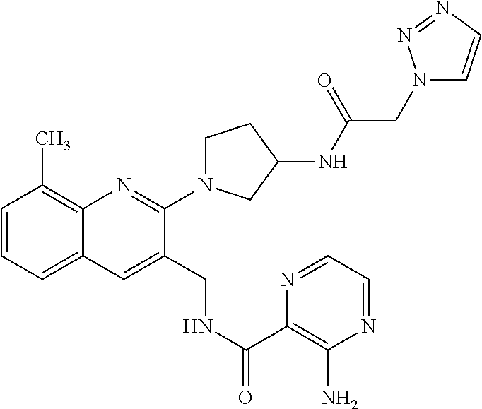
C1=CC=C2C(=C1C)N=C(N1CCC(NC(CN3C=CN=N3)=O)C1)C(CNC(C1=C(N)N=CC=N1)=O)=C2
